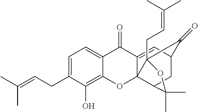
C12=CC=C(CC=C(C)C)C(O)=C1OC13C(=CC4CC1C(C)(C)OC3(CC=C(C)C)C4=O)C2=O
